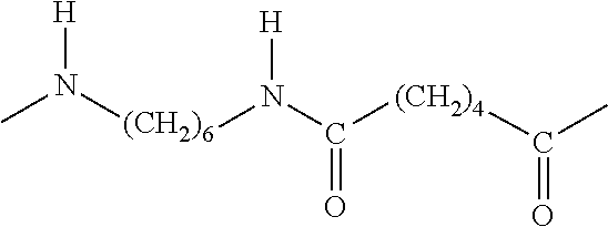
CN([(CH2)6]N(C(=O)[(CH2)4]C(C)=O)[H])[H]
